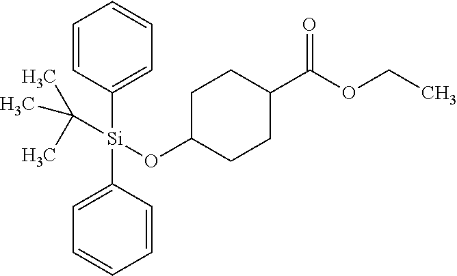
C1=CC([Si](C2=CC=CC=C2)(OC2CCC(C(OCC)=O)CC2)C(C)(C)C)=CC=C1
